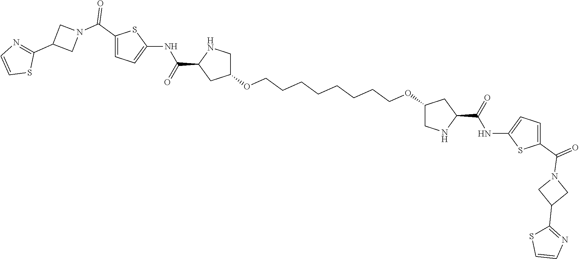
C1(OCCCCCCCCOC2CNC(C(NC3=CC=C(C(=O)N4CC(C5=NC=CS5)C4)S3)=O)C2)CNC(C(=O)NC2=CC=C(C(N3CC(C4=NC=CS4)C3)=O)S2)C1
